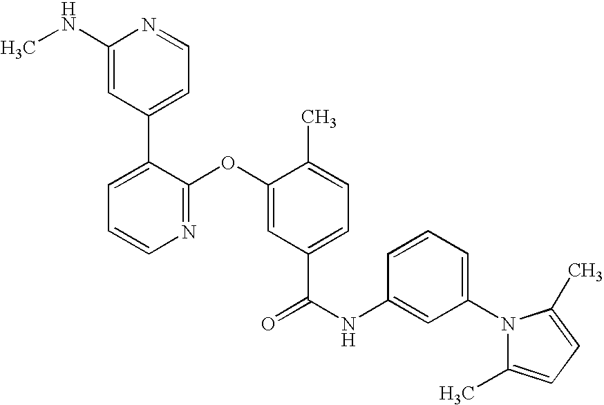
N1=C(OC2=CC(C(NC3=CC(N4C(C)=CC=C4C)=CC=C3)=O)=CC=C2C)C(C2=CC=NC(NC)=C2)=CC=C1
